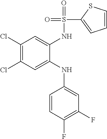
C1(Cl)=C(Cl)C=C(NC2=CC(F)=C(F)C=C2)C(NS(=O)(=O)C2=CC=CS2)=C1
